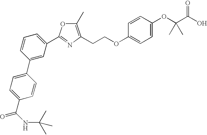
C1(C2=NC(CCOC3=CC=C(OC(C(O)=O)(C)C)C=C3)=C(C)O2)=CC=CC(C2=CC=C(C(NC(C)(C)C)=O)C=C2)=C1
